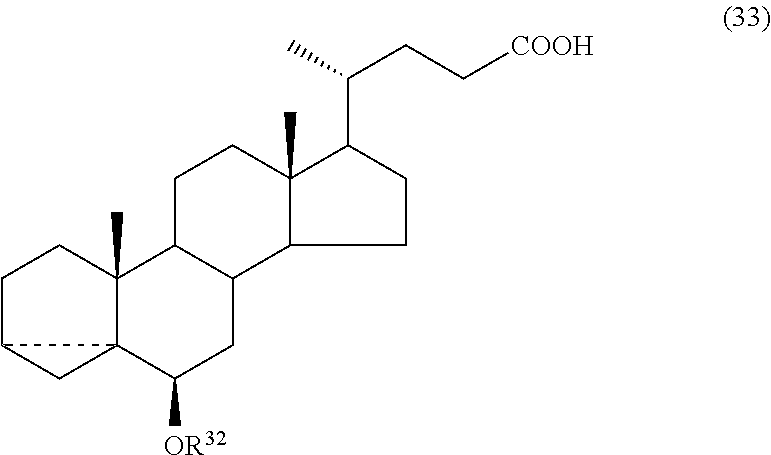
C1C2CC23C(C)(C1)C1C(CC3[OR32])C2C(C)(CC1)C(C(C)CC[COOH])CC2
